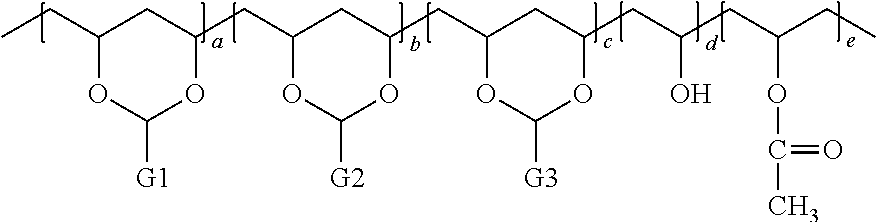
C1(CC)OC([G1])OC(CC2OC([G2])OC(CC3OC([G3])OC(CC(CC(CC)OC(C)=O)O)C3)C2)C1
